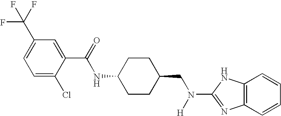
C1=C(Cl)C(C(=O)NC2CCC(CN([H])C3=NC4=C(C=CC=C4)N3)CC2)=CC(C(F)(F)F)=C1
